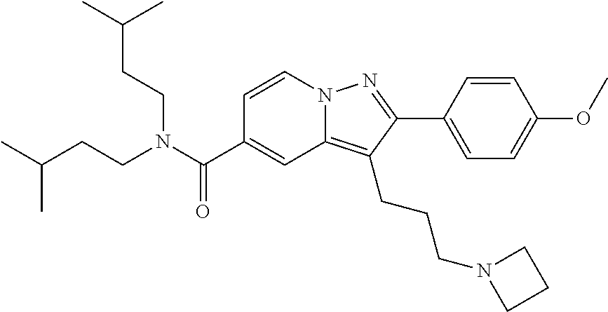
C1=CN2C(=C(CCCN3CCC3)C(C3=CC=C(OC)C=C3)=N2)C=C1C(N(CCC(C)C)CCC(C)C)=O
